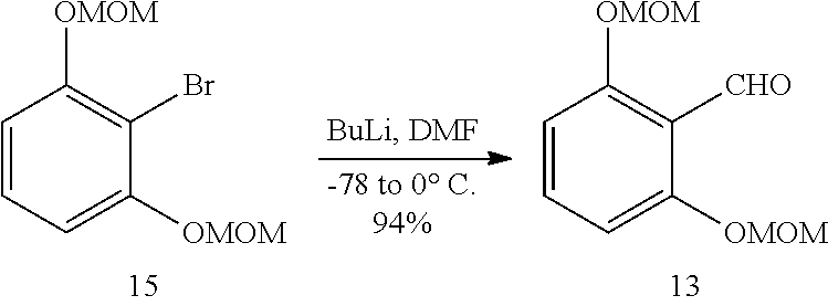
C1=CC=C([OMOM])C(Br)=C1[OMOM].C1=CC=C([OMOM])C([CHO])=C1[OMOM]
